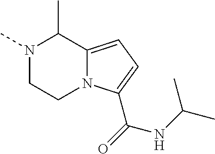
N1(C)CCN2C(=CC=C2C(=O)NC(C)C)C1C
